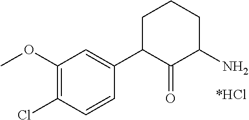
C1(OC)=C(Cl)C=CC(C2C(=O)C(N)CCC2)=C1
